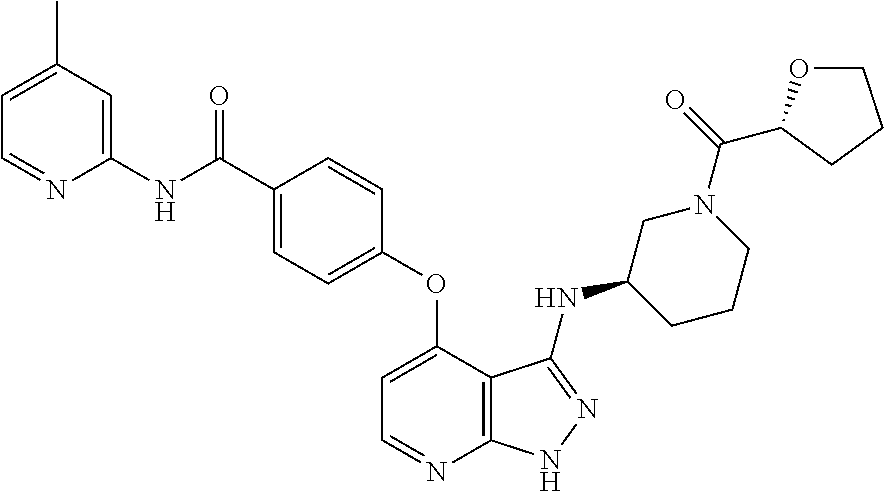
C1(C)=CC=NC(NC(C2=CC=C(OC3=CC=NC4=C3C(NC3CCCN(C(=O)C5OCCC5)C3)=NN4)C=C2)=O)=C1
